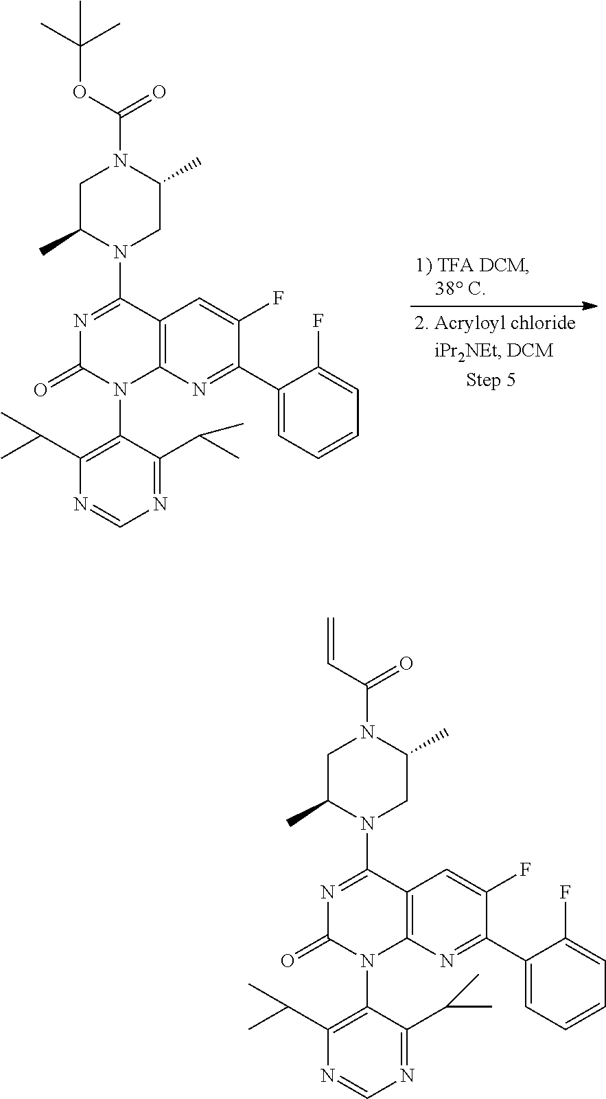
N1=C(C(C)C)C(N2C3=C(C(N4CC(C)N(C(=O)C=C)CC4C)=NC2=O)C=C(F)C(C2=CC=CC=C2F)=N3)=C(C(C)C)N=C1.N1=C(C(C)C)C(N2C3=C(C(N4CC(C)N(C(=O)OC(C)(C)C)CC4C)=NC2=O)C=C(F)C(C2=CC=CC=C2F)=N3)=C(C(C)C)N=C1
